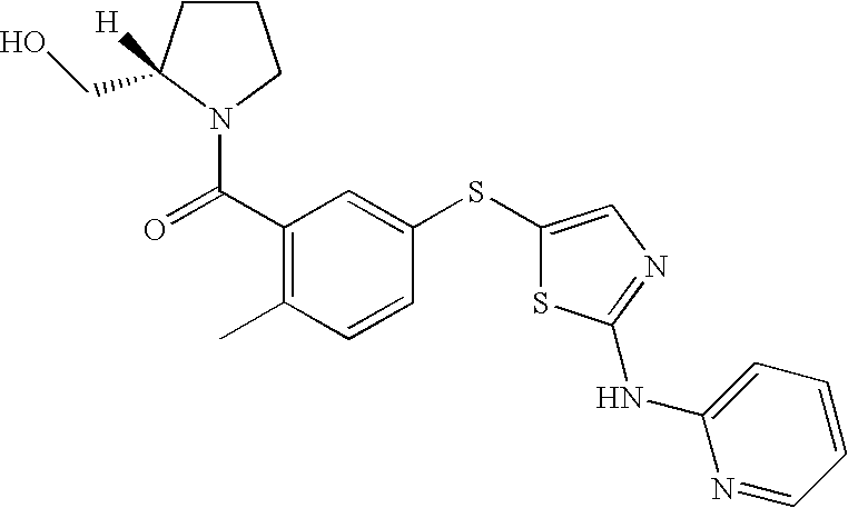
C(C1=C(C)C=CC(SC2=CN=C(NC3=CC=CC=N3)S2)=C1)(=O)N1C(CO)([H])CCC1
